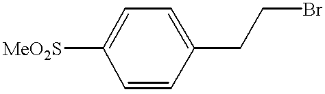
[MeO2S]C1=CC=C(CCBr)C=C1
